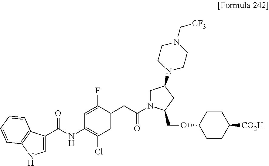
C1(NC(C2=CNC3=C2C=CC=C3)=O)=C(Cl)C=C(CC(N2CC(N3CCN(C[CF3])CC3)CC2COC2CCC([CO2H])CC2)=O)C(F)=C1
